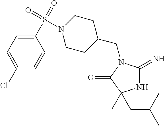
N1C(=N)N(CC2CCN(S(C3=CC=C(Cl)C=C3)(=O)=O)CC2)C(=O)C1(CC(C)C)C
